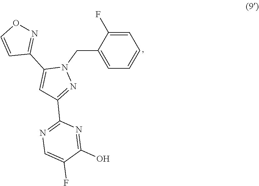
C1(CN2C(C3=NOC=C3)=CC(C3=NC=C(F)C(O)=N3)=N2)=CC=CC=C1F
